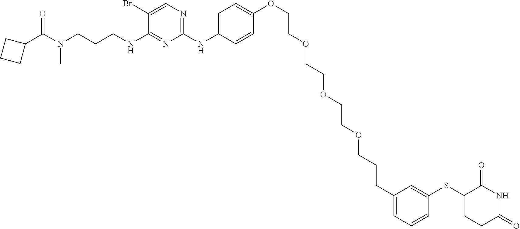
C1=C(NC2=NC=C(Br)C(NCCCN(C(C3CCC3)=O)C)=N2)C=CC(OCCOCCOCCOCCCC2=CC=CC(SC3CCC(=O)NC3=O)=C2)=C1
